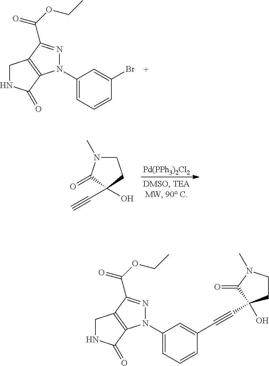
C1(N2C3=C(CNC3=O)C(C(=O)OCC)=N2)=CC=CC(Br)=C1.[Pd(PPh3)2Cl2].C1N(C)C(=O)C(C#C)(O)C1.C1(N2C3=C(CNC3=O)C(C(=O)OCC)=N2)=CC=CC(C#CC2(O)CCN(C)C2=O)=C1
